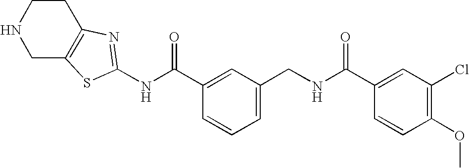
N(C(C1=CC(CNC(C2=CC(Cl)=C(OC)C=C2)=O)=CC=C1)=O)C1=NC2=C(CNCC2)S1
